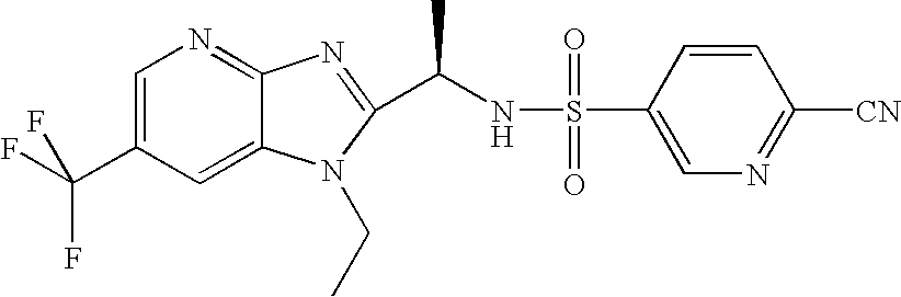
C1=C(C(F)(F)F)C=C2C(=N1)N=C(C(NS(=O)(=O)C1=CN=C([CN])C=C1)C)N2CC
